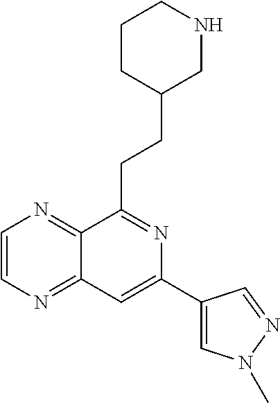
C1CC(CCC2=NC(C3=CN(C)N=C3)=CC3=NC=CN=C23)CNC1
